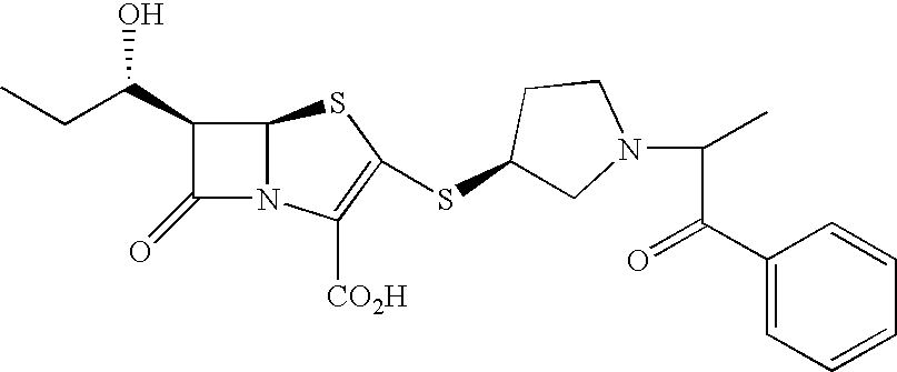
C1(C(CC)O)C(=O)N2C1SC(SC1CN(C(C(C3=CC=CC=C3)=O)C)CC1)=C2[CO2H]
